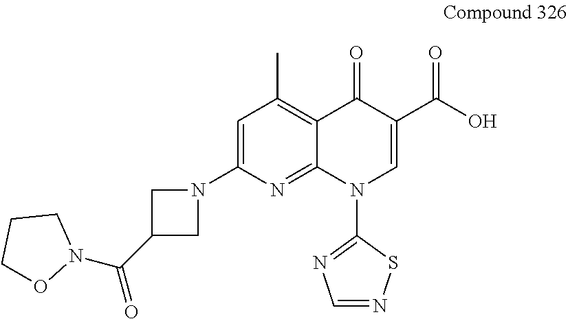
C1=C(N2CC(C(=O)N3OCCC3)C2)N=C2C(=C1C)C(=O)C(C(O)=O)=CN2C1=NC=NS1
